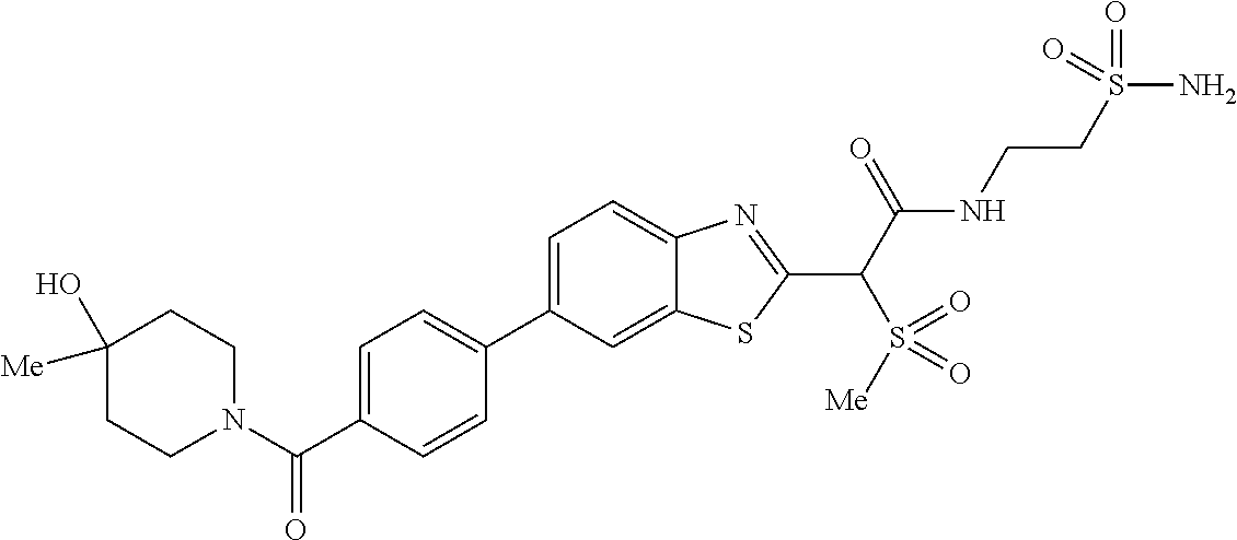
C1=C(C2=CC=C(C(=O)N3CCC([Me])(O)CC3)C=C2)C=C2C(=C1)N=C(C(C(NCCS(N)(=O)=O)=O)S([Me])(=O)=O)S2
